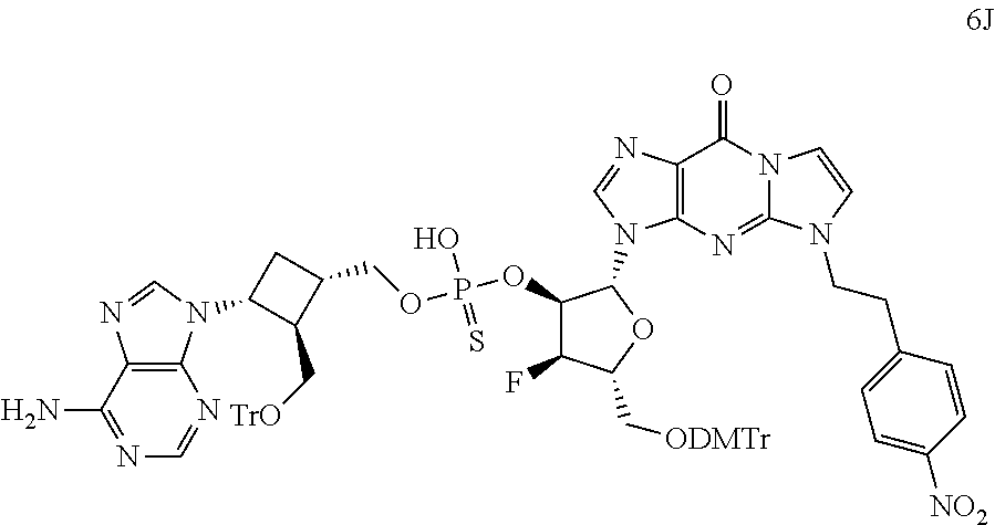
N12C(=NC3=C(C1=O)N=CN3C1C(OP(OCC3CC(N4C5=C(C(N)=NC=N5)N=C4)C3C[TrO])(O)=S)C(F)C(C[ODMTr])O1)N(CCC1=CC=C([NO2])C=C1)C=C2
